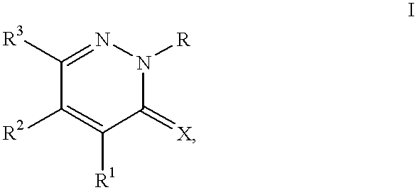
C1([R2])=C([R1])C(=[X])N([R])N=C1[R3]
